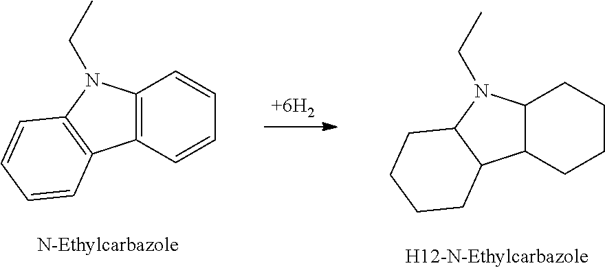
C12C(N(CC)C3C1CCCC3)CCCC2.C12=C(N(CC)C3=C1C=CC=C3)C=CC=C2
